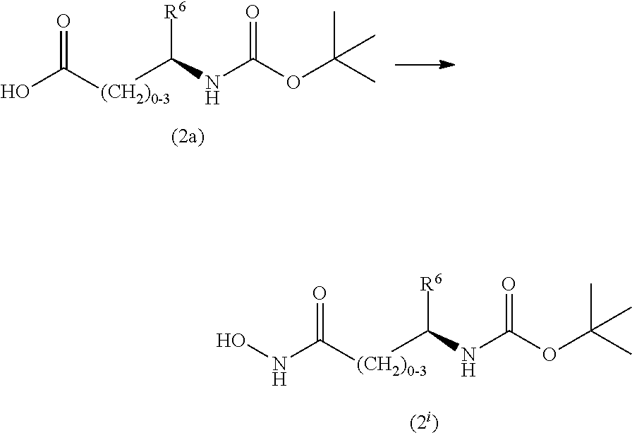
O=C(NO)[(CH2)0-3]C(NC(OC(C)(C)C)=O)[R6].O=C(O)[(CH2)0-3]C(NC(OC(C)(C)C)=O)[R6]
